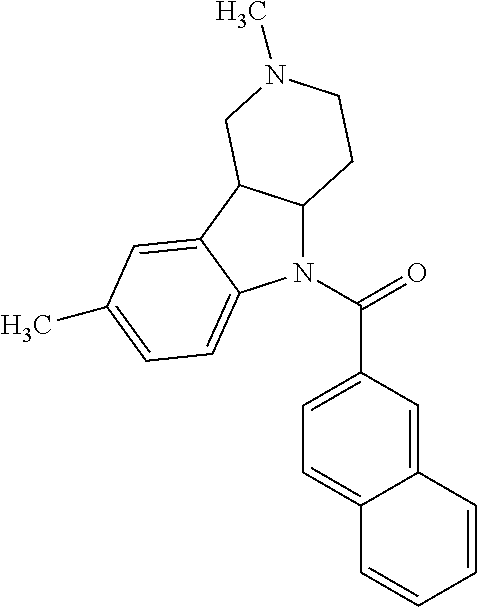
N1(C(=O)C2=CC=C3C(=C2)C=CC=C3)C2C(C3=CC(C)=CC=C13)CN(C)CC2
